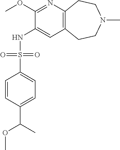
C12=C(CCN(C)CC1)C=C(NS(C1=CC=C(C(C)OC)C=C1)(=O)=O)C(OC)=N2
